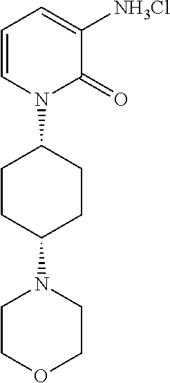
C1=CN(C2CCC(N3CCOCC3)CC2)C(=O)C([NH3Cl])=C1
